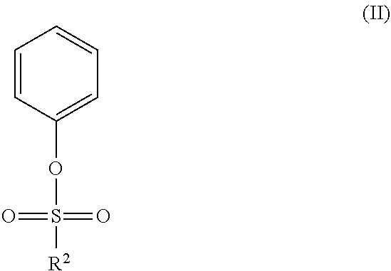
C1=CC(OS(=O)(=O)[R2])=CC=C1
